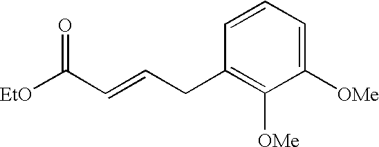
C1(CC=CC([EtO])=O)=C([OMe])C([OMe])=CC=C1
